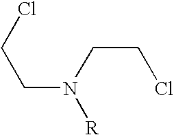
C(N(CCCl)[R])CCl
